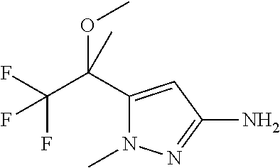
C1(C(C(F)(F)F)(C)OC)=CC(N)=NN1C
